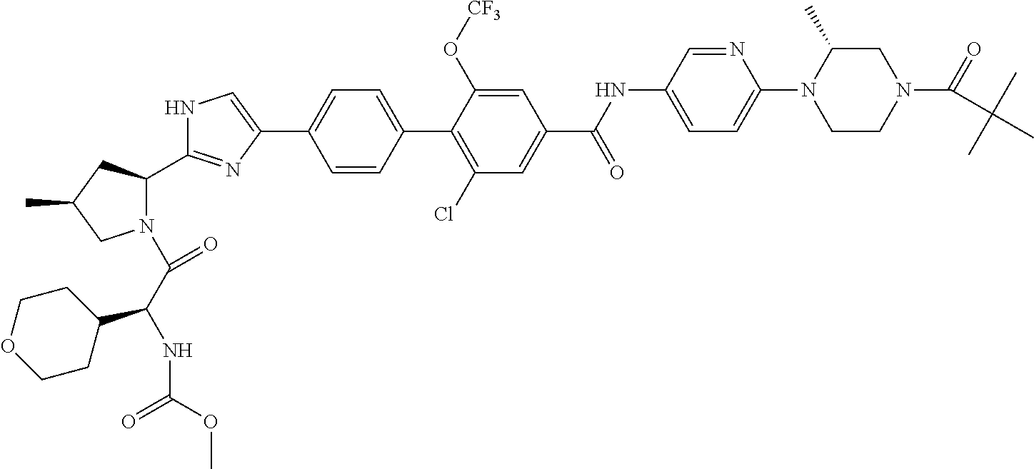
N1(C(C(NC(OC)=O)C2CCOCC2)=O)C(C2=NC(C3=CC=C(C4=C(Cl)C=C(C(NC5=CC=C(N6CCN(C(=O)C(C)(C)C)CC6C)N=C5)=O)C=C4O[CF3])C=C3)=CN2)CC(C)C1
